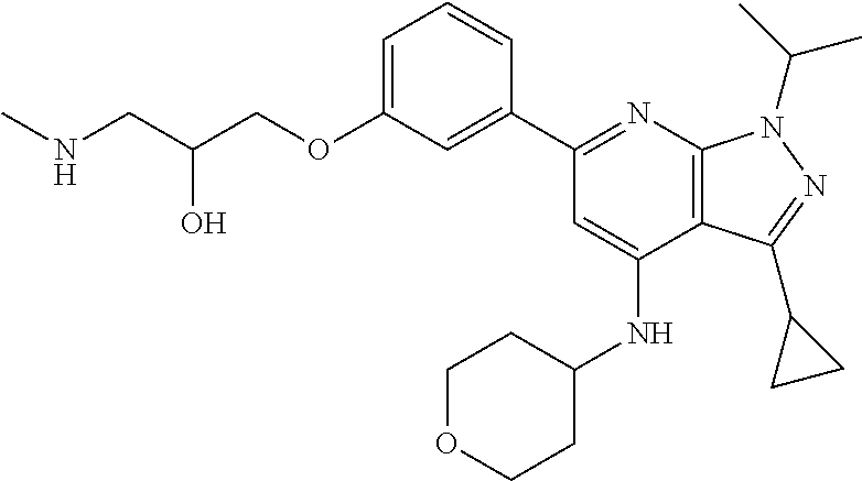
C(O)(CNC)COC1=CC=CC(C2=NC3=C(C(NC4CCOCC4)=C2)C(C2CC2)=NN3C(C)C)=C1
